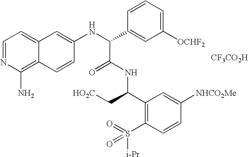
C1=NC(N)=C2C(=C1)C=C(NC(C1=CC([OCHF2])=CC=C1)C(=O)NC(C1=C(S([i-Pr])(=O)=O)C=CC([NHCO2Me])=C1)C[HO2C])C=C2.[CF3CO2H]
